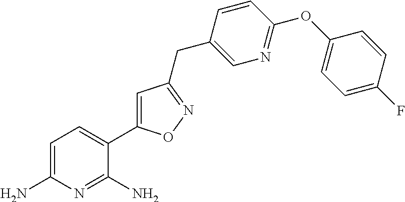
C1=C(N)N=C(N)C(C2=CC(CC3=CN=C(OC4=CC=C(F)C=C4)C=C3)=NO2)=C1
